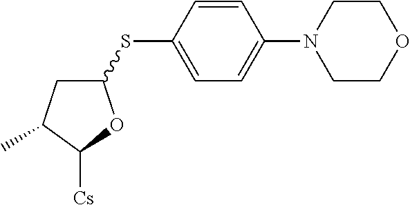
C1(SC2=CC=C(N3CCOCC3)C=C2)CC(C)C([Cs])O1
